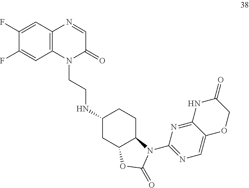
N1(CCNC2CC3C(CC2)N(C2=NC=C4C(=N2)NC(=O)CO4)C(=O)O3)C(=O)C=NC2=C1C=C(F)C(F)=C2
